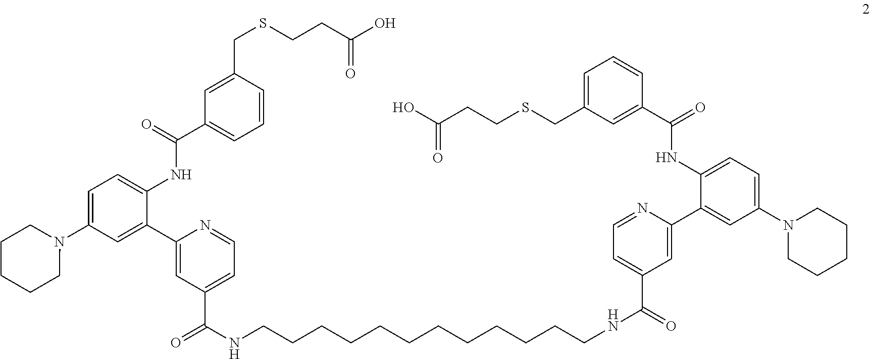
C1=C(N2CCCCC2)C=C(C2=CC(C(NCCCCCCCCCCCCNC(C3=CC=NC(C4=CC(N5CCCCC5)=CC=C4NC(=O)C4=CC(CSCCC(O)=O)=CC=C4)=C3)=O)=O)=CC=N2)C(NC(C2=CC=CC(CSCCC(O)=O)=C2)=O)=C1
